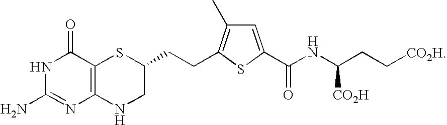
N1C(N)=NC2=C(C1=O)SC(CCC1=C(C)C=C(C(NC(CC[CO2H])[CO2H])=O)S1)CN2
